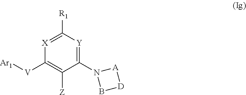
C1([V][Ar1])=C([Z])C(N2B[D][A]2)=[Y]C([R1])=[X]1
